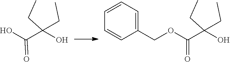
OC(=O)C(O)(CC)CC.O(C(C(O)(CC)CC)=O)CC1=CC=CC=C1
